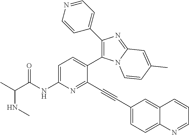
C1=C(NC(C(C)NC)=O)N=C(C#CC2=CC=C3C(=C2)C=CC=N3)C(C2=C(C3=CC=NC=C3)N=C3N2C=CC(C)=C3)=C1
